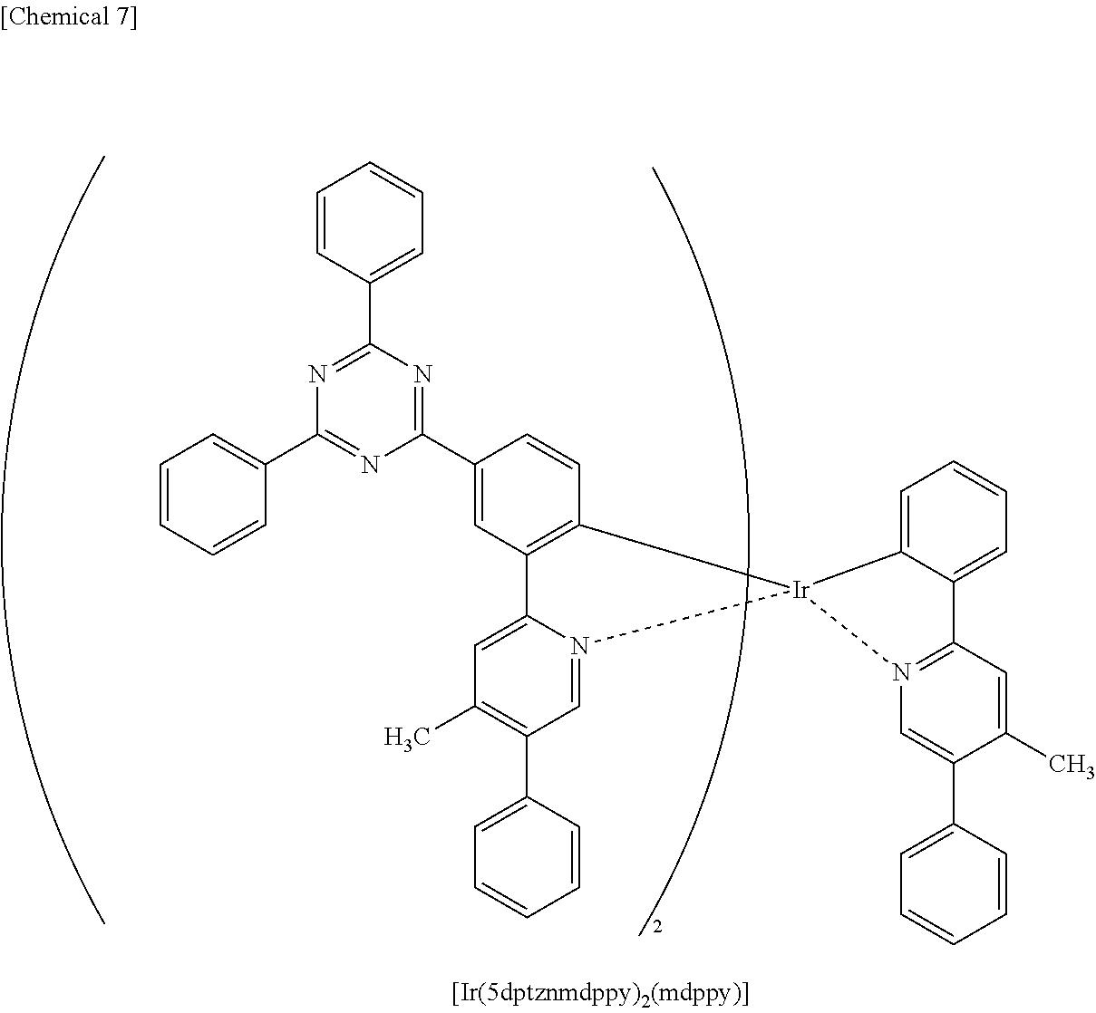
C1=CC(C2=NC(C3=CC=CC=C3)=NC(C3=CC4=C(C=C3)[Ir]3(N5=CC(C6=CC=CC=C6)=C(C)C=C45)C4=CC=CC=C4C4=N3C=C(C3=CC=CC=C3)C(C)=C4)=N2)=CC=C1
